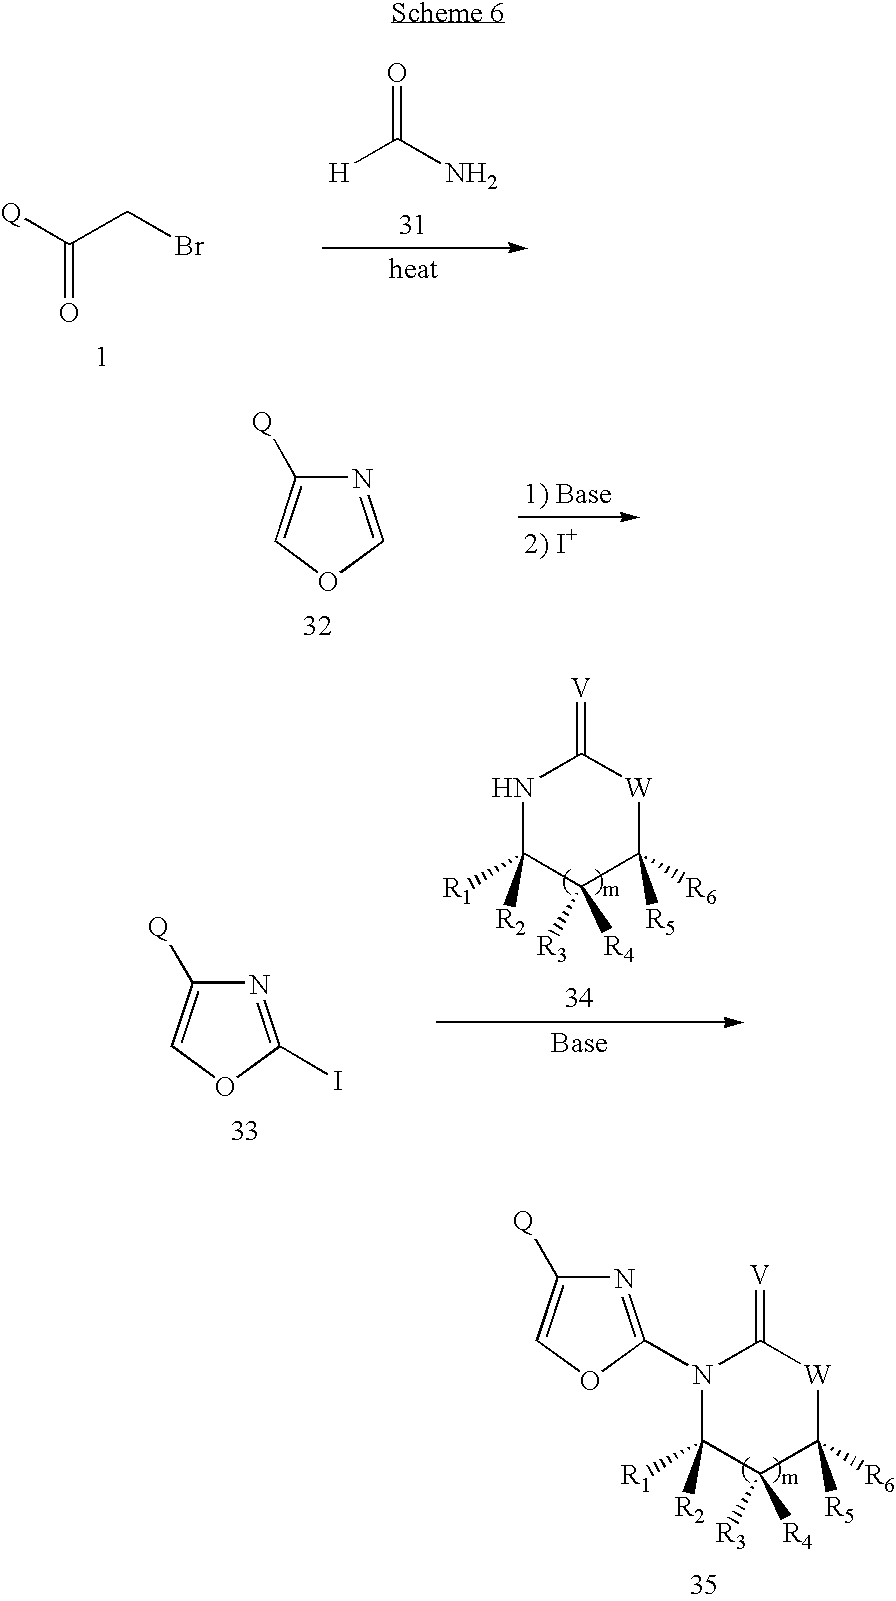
[Q]C(CBr)=O.O=C(N)[H].N1=COC=C1[Q].N1=C(I)OC=C1[Q].N1C([R1])([R2])C([R4])([R3])C([R5])([R6])[W]C1=[V].N1(C2=NC([Q])=CO2)C([R1])([R2])C([R4])([R3])C([R5])([R6])[W]C1=[V]
